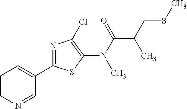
C1=CN=CC(C2=NC(Cl)=C(N(C(=O)C(C)CSC)C)S2)=C1
